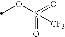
O(S(=O)(=O)[CF3])C
